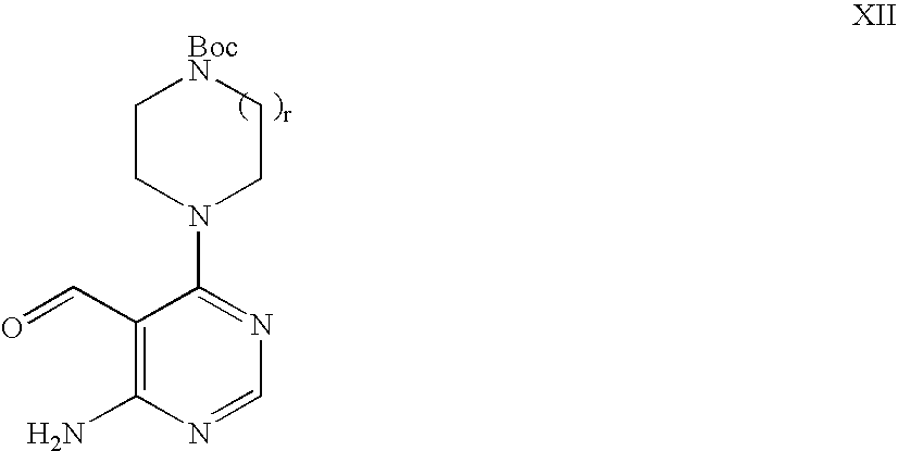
[BocN]1CCN(C2=NC=NC(N)=C2C=O)CC1
